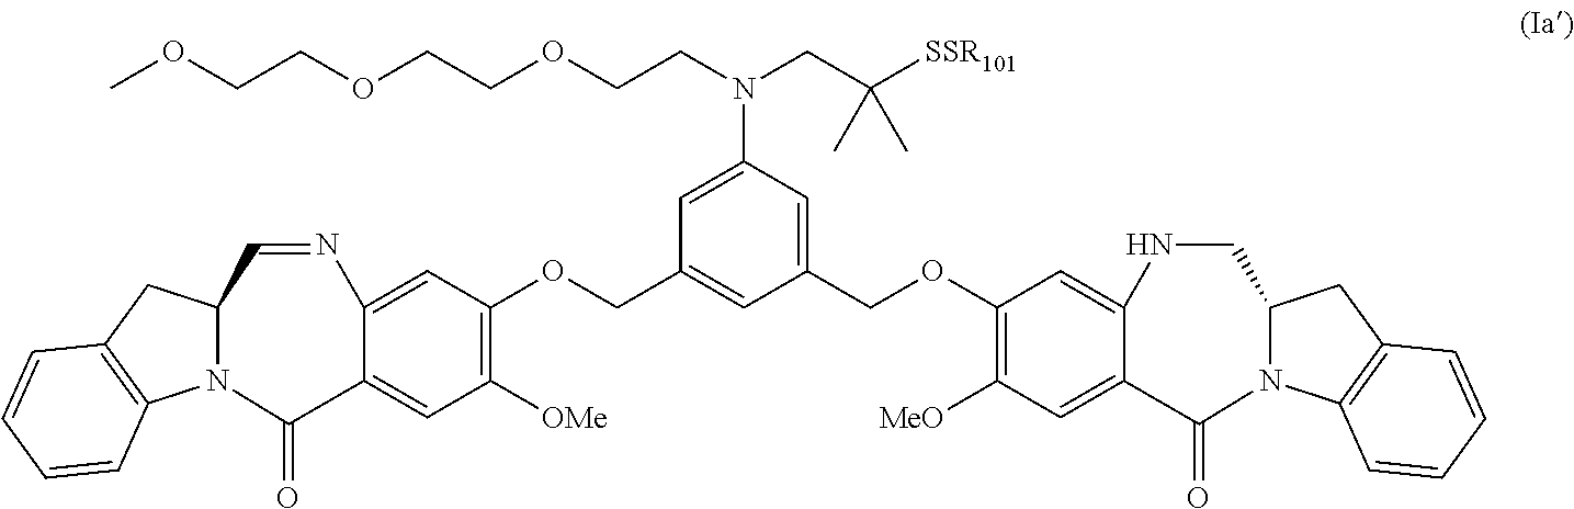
C1(OCC2=CC(COC3=C([MeO])C=C4C(=C3)NCC3N(C5=C(C3)C=CC=C5)C4=O)=CC(N(CCOCCOCCOC)CC([SSR101])(C)C)=C2)=C([OMe])C=C2C(=C1)N=CC1N(C3=C(C1)C=CC=C3)C2=O
